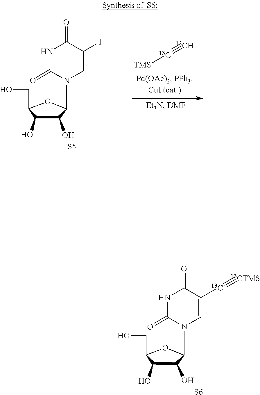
C1(CO)C(O)C(O)C(N2C=C([13C]#[13CTMS])C(=O)NC2=O)O1.[S6].C1(CO)C(O)C(O)C(N2C=C(I)C(=O)NC2=O)O1.[S5].[TMS][13C]#[13CH]
